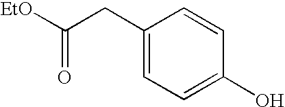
C1(CC([EtO])=O)=CC=C(O)C=C1
